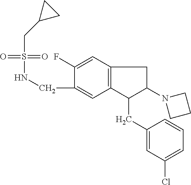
O=S(=O)(CC1CC1)NCC1=CC2=C(C=C1F)CC(N1CCC1)C2CC1=CC(Cl)=CC=C1
